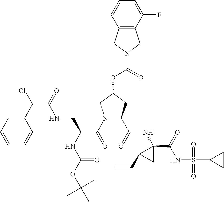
C1(C(C(=O)NCC(C(N2C(C(=O)NC3(C(NS(=O)(=O)C4CC4)=O)CC3C=C)CC(OC(=O)N3CC4=C(C(F)=CC=C4)C3)C2)=O)NC(OC(C)(C)C)=O)Cl)=CC=CC=C1
